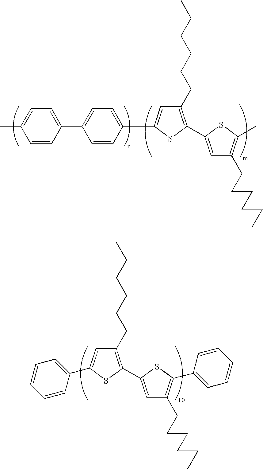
C1=CC(C2=CC(CCCCCC)=C(C3=CC(CCCCCC)=C(C)S3)S2)=CC=C1C1=CC=C(C)C=C1.C1(CCCCCC)=C(C2=CC(CCCCCC)=C(C3=CC=CC=C3)S2)SC(C2=CC=CC=C2)=C1
